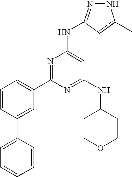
C1(C2=NC(NC3=NNC(C)=C3)=CC(NC3CCOCC3)=N2)=CC=CC(C2=CC=CC=C2)=C1
